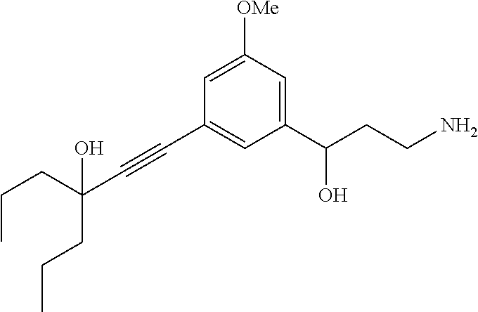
C1=C([OMe])C=C(C(CCN)O)C=C1C#CC(CCC)(CCC)O
